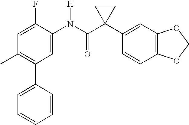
C1=C(F)C(N(C(C2(C3=CC4=C(C=C3)OCO4)CC2)=O)[H])=CC(C2=CC=CC=C2)=C1C
